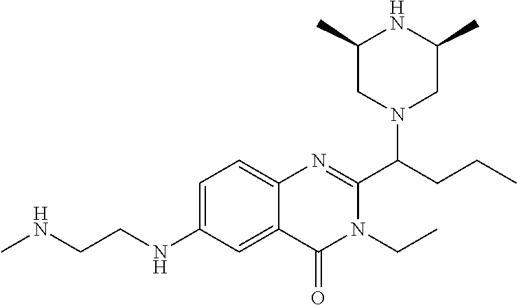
C1=C(NCCNC)C=C2C(=C1)N=C(C(CCC)N1CC(C)NC(C)C1)N(CC)C2=O
